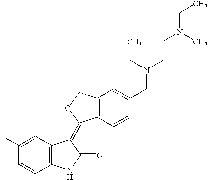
C1(F)=CC2=C(C=C1)NC(=O)C2=C1C2=C(CO1)C=C(CN(CCN(C)CC)CC)C=C2
